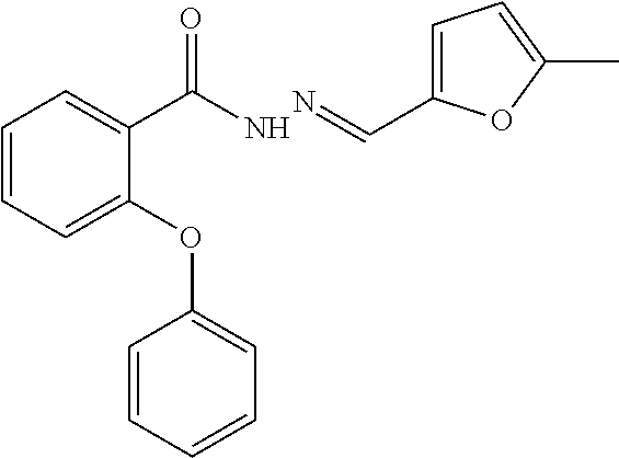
C1=CC=C(OC2=CC=CC=C2)C(C(N)=O)=C1.N=CC1=CC=C(C)O1
